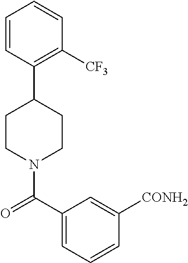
C1CN(C(=O)C2=CC=CC([CONH2])=C2)CCC1C1=C([CF3])C=CC=C1
